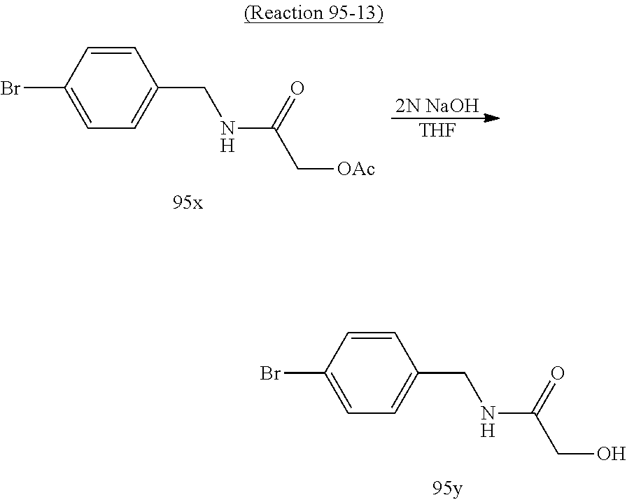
C1=CC(Br)=CC=C1CNC(CO)=O.[2N NaOH].[THF].C1=CC(Br)=CC=C1CNC(C[OAc])=O
